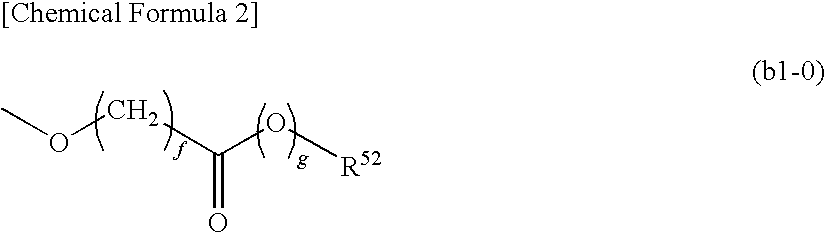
COCC(O[R52])=O
